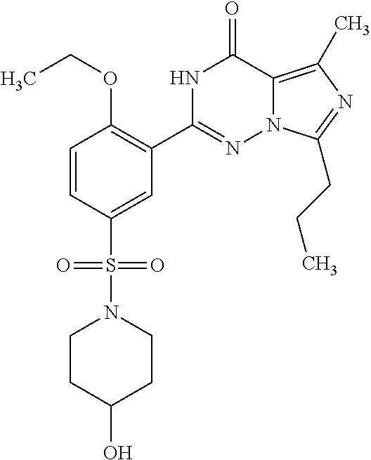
C1=CC(S(=O)(=O)N2CCC(O)CC2)=CC(C2=NN3C(=C(C)N=C3CCC)C(=O)N2)=C1OCC
